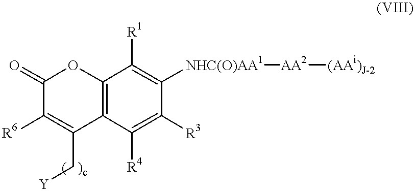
C1(=O)C([R6])=C(C[Y])C2=C(O1)C([R1])=C([NHC(O)AA1][AA2][(AAi)J-2])C([R3])=C2[R4]
